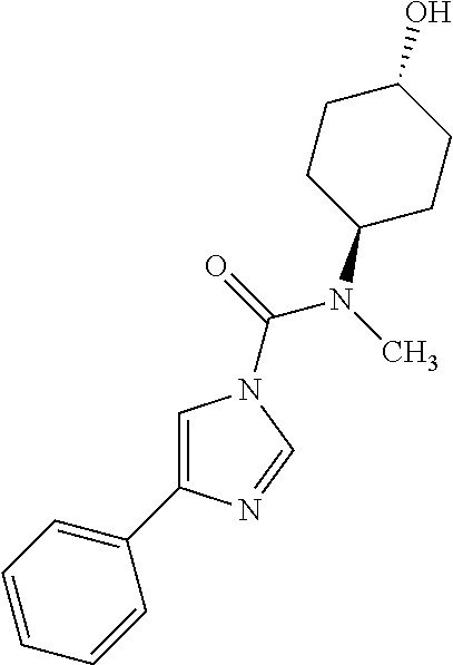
C1=C(C2=CC=CC=C2)N=CN1C(N(C1CCC(O)CC1)C)=O
